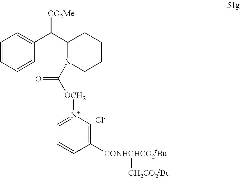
C1=CC=CC(C(C2N(C(=O)[OCH2][N+]3=CC=CC([CONHCHCO2tBu][CH2CO2tBu])=C3)CCCC2)[CO2Me])=C1.[Cl-]
